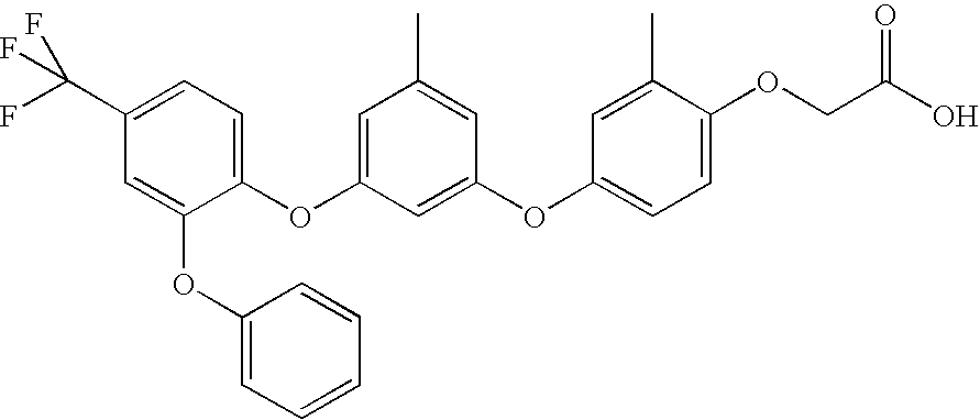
C1=C(OC2=CC=CC=C2)C(OC2=CC(C)=CC(OC3=CC=C(OCC(O)=O)C(C)=C3)=C2)=CC=C1C(F)(F)F
